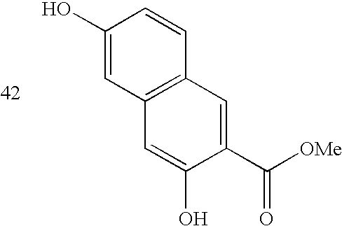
OC1=CC2=C(C=C1)C=C(C([OMe])=O)C(O)=C2
